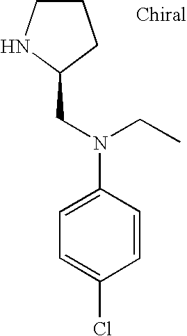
C1CNC(CN(CC)C2=CC=C(Cl)C=C2)C1
